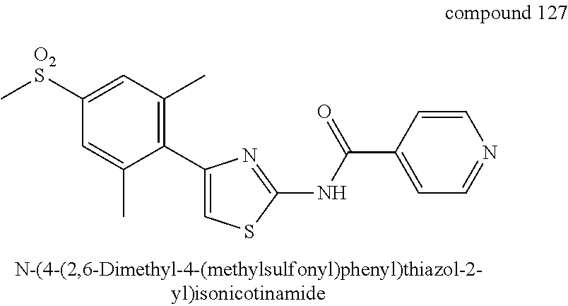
[O2S](C1=CC(C)=C(C2=CSC(NC(C3=CC=NC=C3)=O)=N2)C(C)=C1)C
